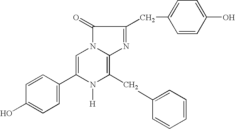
C1(=O)N2C(=C(CC3=CC=CC=C3)N([H])C(C3=CC=C(O)C=C3)=C2)N=C1CC1=CC=C(O)C=C1
